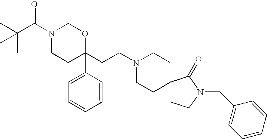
N1(C(C(C)(C)C)=O)CCC(CCN2CCC3(CC2)CCN(CC2=CC=CC=C2)C3=O)(C2=CC=CC=C2)OC1
